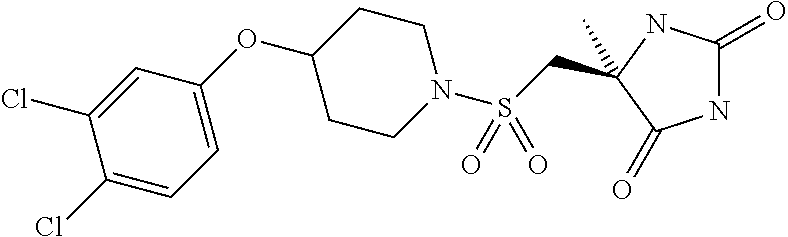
C1(C)(CS(N2CCC(OC3=CC=C(Cl)C(Cl)=C3)CC2)(=O)=O)NC(=O)NC1=O
